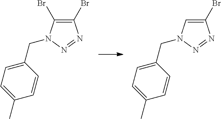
C1(Br)=C(Br)N(CC2=CC=C(C)C=C2)N=N1.C1(Br)=CN(CC2=CC=C(C)C=C2)N=N1
